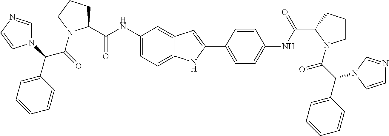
C(C(=O)N1C(C(=O)NC2=CC=C3C(=C2)C=C(C2=CC=C(NC(=O)C4CCCN4C(=O)C(C4=CC=CC=C4)N4C=NC=C4)C=C2)N3)CCC1)(C1=CC=CC=C1)N1C=NC=C1
